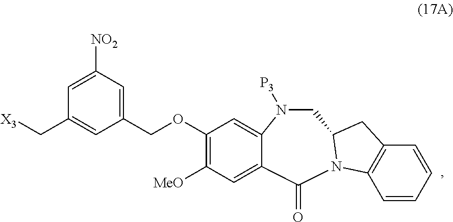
C1=CC2=C(C=C1)CC1N2C(=O)C2=CC([MeO])=C(OCC3=CC([NO2])=CC(C[X3])=C3)C=C2N([P3])C1
